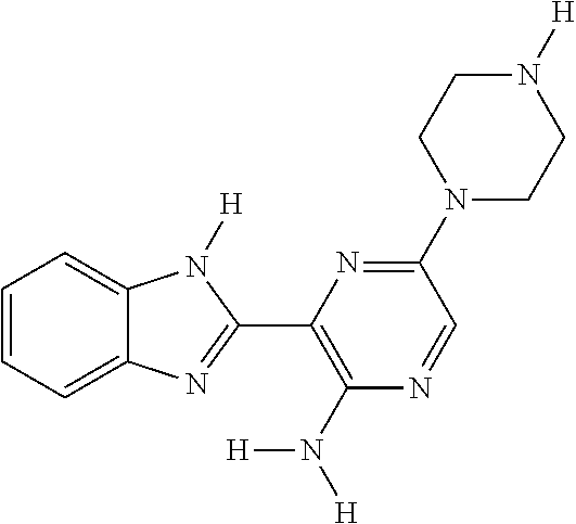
C1=CC=C2C(=C1)N([H])C(C1=C(N([H])[H])N=CC(N3CCN([H])CC3)=N1)=N2
